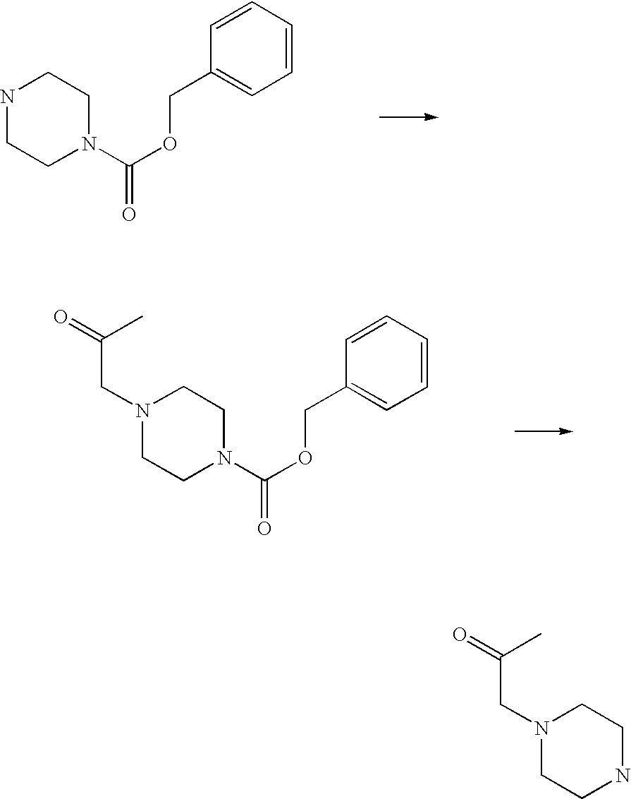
N1CCN(C(OCC2=CC=CC=C2)=O)CC1.N1(CC(C)=O)CCN(C(OCC2=CC=CC=C2)=O)CC1.N1(CC(C)=O)CCNCC1
